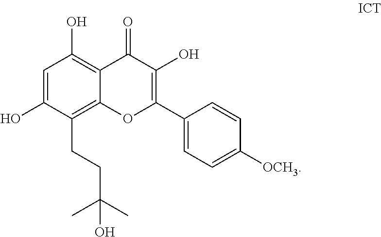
C1=C(O)C(CCC(C)(C)O)=C2C(=C1O)C(=O)C(O)=C(C1=CC=C([OCH3])C=C1)O2
